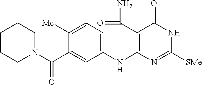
C1(NC2=C(C(N)=O)C(=O)NC([SMe])=N2)=CC=C([Me])C(C(N2CCCCC2)=O)=C1
